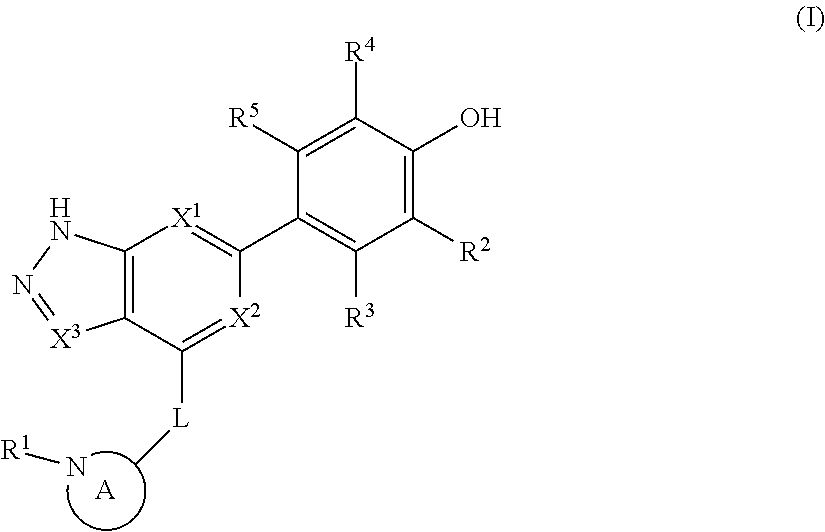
C12=C(C([L]C)=[X2]C(C3=C([R3])C([R2])=C(O)C([R4])=C3[R5])=[X1]1)[X3]=NN2.[A].N[R1]
